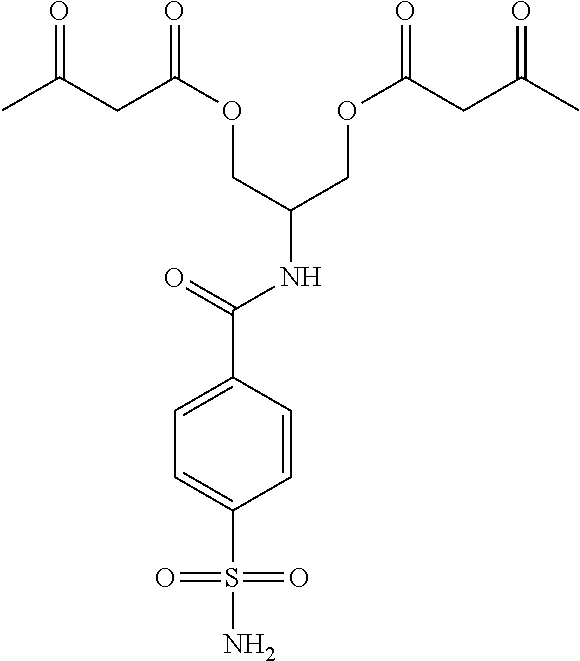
CC(CC(OCC(NC(C1=CC=C(S(=O)(=O)N)C=C1)=O)COC(=O)CC(C)=O)=O)=O
